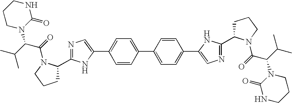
C1=CC(C2=CC=C(C3=CN=C(C4CCCN4C(=O)C(N4C(=O)NCCC4)C(C)C)N3)C=C2)=CC=C1C1=CN=C(C2CCCN2C(=O)C(C(C)C)N2C(=O)NCCC2)N1
